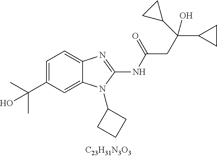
C1=C(C(C)(C)O)C=C2C(=C1)N=C(NC(CC(C1CC1)(C1CC1)O)=O)N2C1CCC1
